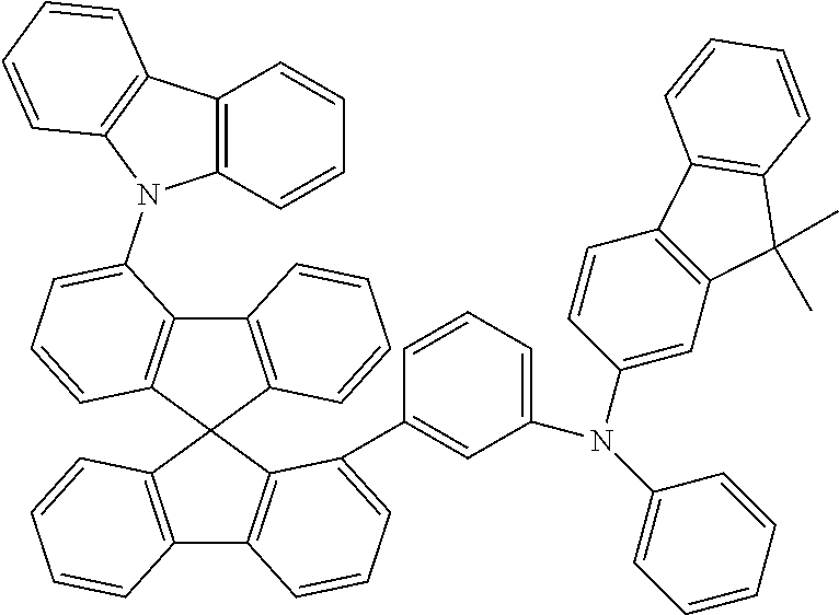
C12=C(C3(C4=C1C(N1C5=C(C6=C1C=CC=C6)C=CC=C5)=CC=C4)C1=C(C4=C3C(C3=CC(N(C5=CC6=C(C=C5)C5=C(C6(C)C)C=CC=C5)C5=CC=CC=C5)=CC=C3)=CC=C4)C=CC=C1)C=CC=C2
